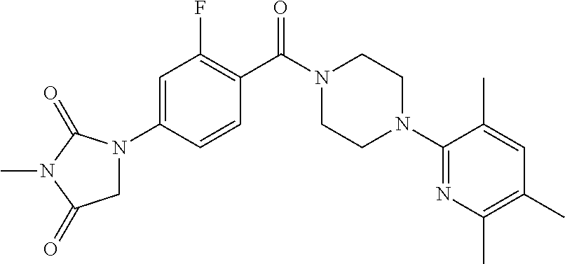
C1=C(N2CC(=O)N(C)C2=O)C=CC(C(N2CCN(C3=NC(C)=C(C)C=C3C)CC2)=O)=C1F
